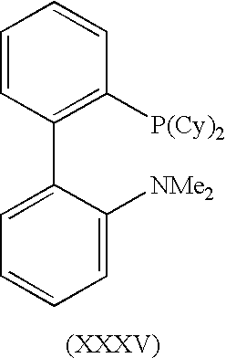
C1=CC(C2=CC=CC=C2[NMe2])=C([P(Cy)2])C=C1
